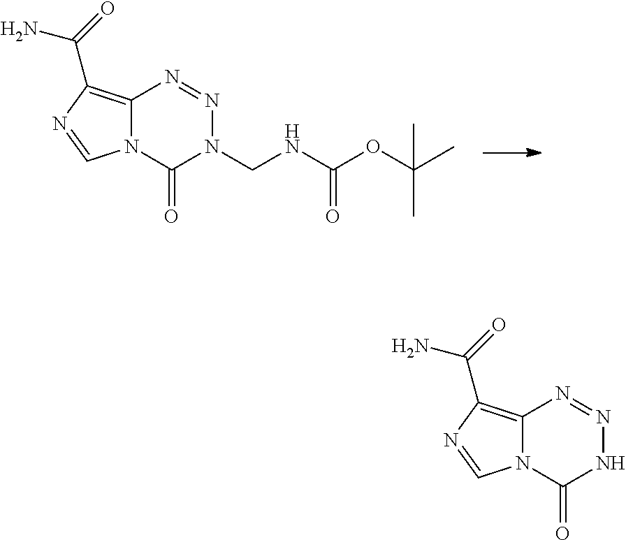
N12C(=C(C(=O)N)N=C1)N=NN(CNC(OC(C)(C)C)=O)C2=O.N12C(=C(C(=O)N)N=C1)N=NNC2=O
